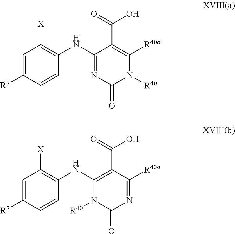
C1(NC2=C([X])C=C([R7])C=C2)=NC(=O)N([R40])C([R40a])=C1C(=O)O.C1(NC2=C([X])C=C([R7])C=C2)=C(C(=O)O)C([R40a])=NC(=O)N1[R40]
